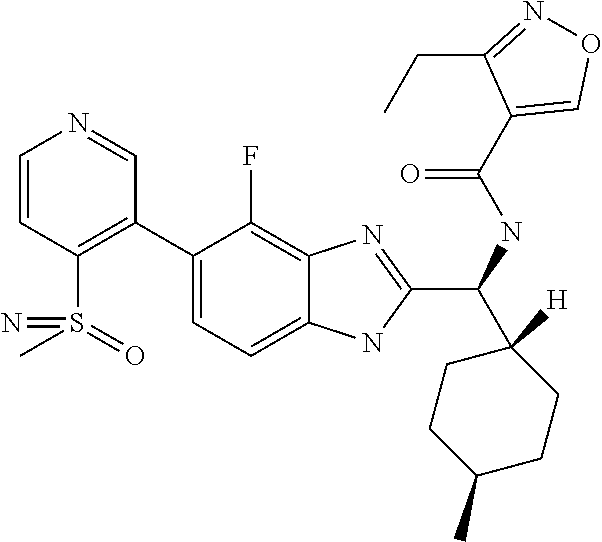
C1=CC(S(C)(=O)=N)=C(C2=CC=C3C(=C2F)N=C(C(NC(=O)C2=CON=C2CC)C2([H])CCC(C)CC2)N3)C=N1
